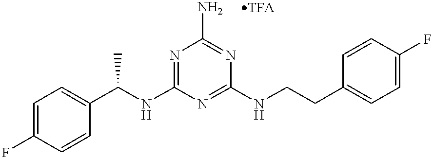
C1=C(F)C=CC(C(NC2=NC(N)=NC(NCCC3=CC=C(F)C=C3)=N2)C)=C1
